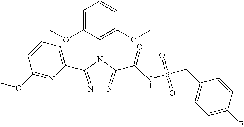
N1=C(C2=CC=CC(OC)=N2)N(C2=C(OC)C=CC=C2OC)C(C(NS(CC2=CC=C(F)C=C2)(=O)=O)=O)=N1
